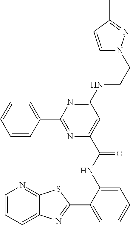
C1(C2=NC(C(NC3=CC=CC=C3C3=NC4=CC=CN=C4S3)=O)=CC(NCCN3C=CC(C)=N3)=N2)=CC=CC=C1
